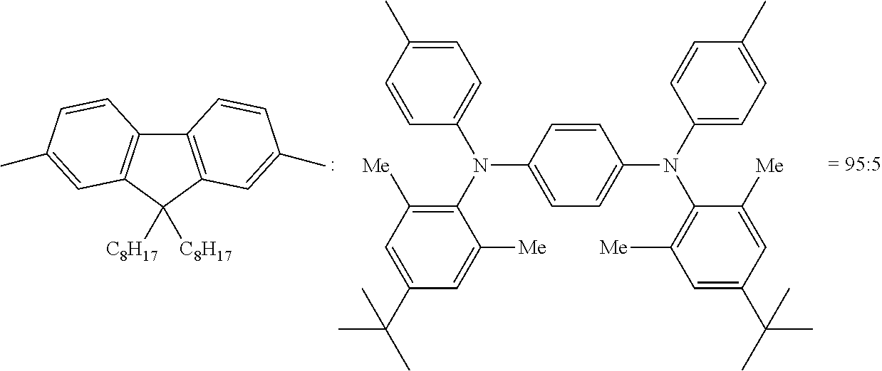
C12=C(C([C8H17])([C8H17])C3=C1C=CC(C)=C3)C=C(C)C=C2.C1=CC(N(C2=C([Me])C=C(C(C)(C)C)C=C2[Me])C2=CC=C(C)C=C2)=CC=C1N(C1=CC=C(C)C=C1)C1=C([Me])C=C(C(C)(C)C)C=C1[Me]
